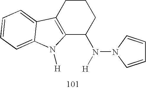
C12=C(CCCC1N([H])N1C=CC=C1)C1=CC=CC=C1N2[H]
